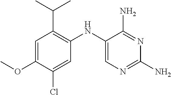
C1=C(OC)C(Cl)=CC(NC2=CN=C(N)N=C2N)=C1C(C)C
